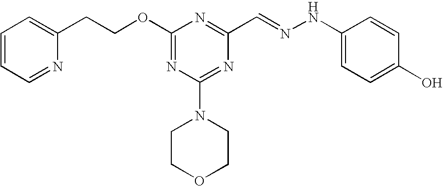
C(COC1=NC(N2CCOCC2)=NC(C=NNC2=CC=C(O)C=C2)=N1)C1=CC=CC=N1
